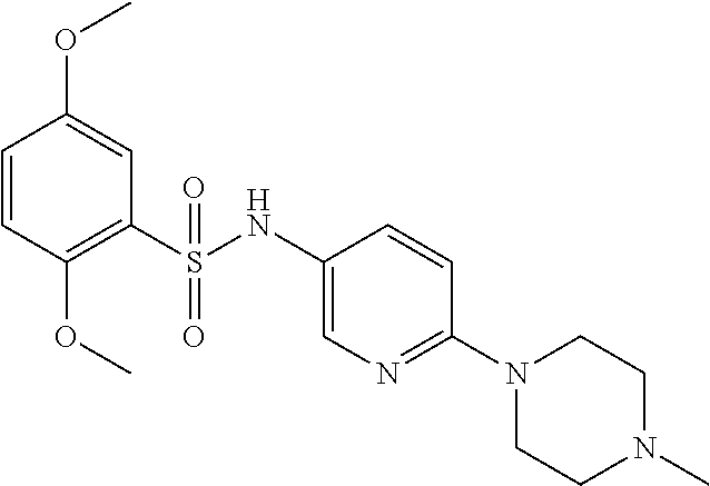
C1(S(NC2=CN=C(N3CCN(C)CC3)C=C2)(=O)=O)=C(OC)C=CC(OC)=C1
